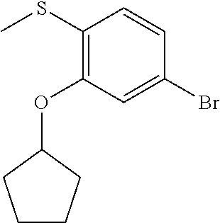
C1(SC)=C(OC2CCCC2)C=C(Br)C=C1
